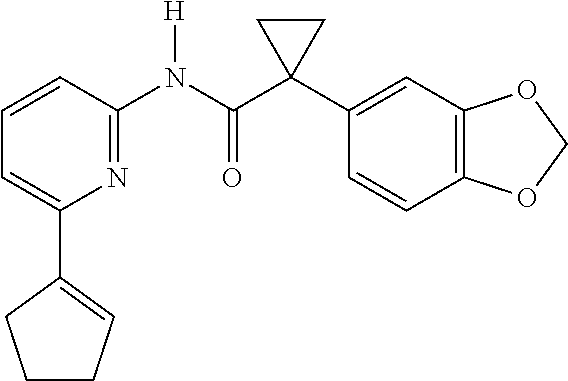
C1=CC(N(C(C2(C3=CC4=C(C=C3)OCO4)CC2)=O)[H])=NC(C2=CCCC2)=C1
